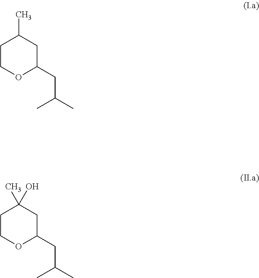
C1COC(CC(C)C)CC1C.C1COC(CC(C)C)CC1(C)O
